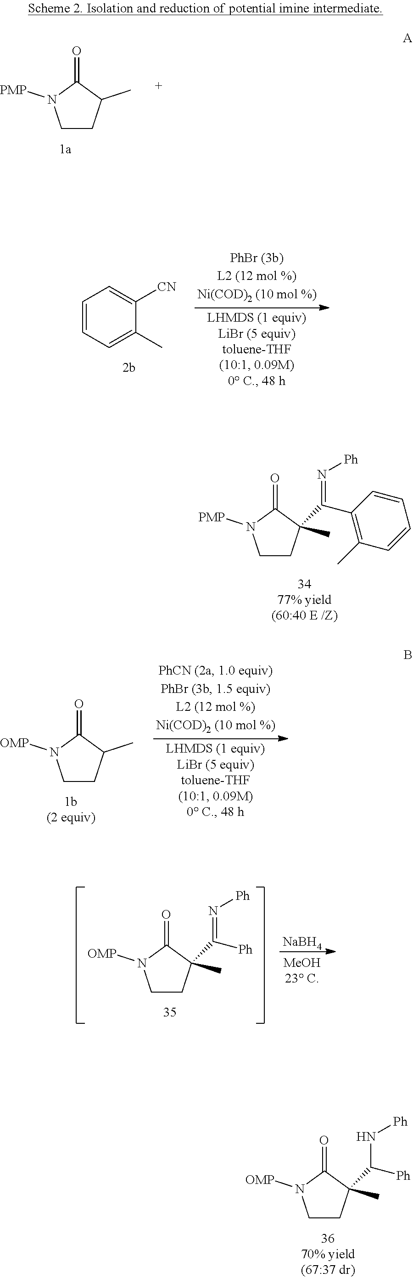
C1CC(C)C(=O)N1[PMP].C1=CC=C(C)C([CN])=C1.C1CC(C(C2=C(C)C=CC=C2)=N[Ph])(C)C(=O)N1[PMP].C1CC(C)C(=O)N1[OMP].C1CC(C([Ph])N[Ph])(C)C(=O)N1[OMP].C1CC(C([Ph])=N[Ph])(C)C(=O)N1[OMP].[NaBH4]
